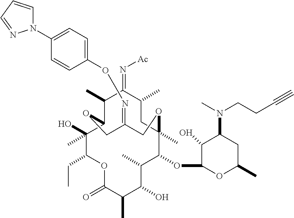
C12C(O)(C)C(CC)OC(=O)C(C)C(O)C(C)C(OC3C(O)C(N(C)CCC#C)CC(C)O3)C(C)(CC(C)C(=N[Ac])C1C)OCC(=NOC1=CC=C(N3C=CC=N3)C=C1)CO2
